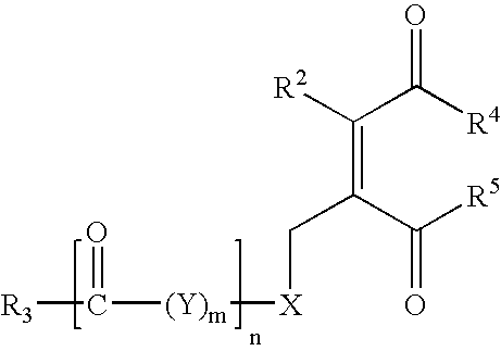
C(=C(C([R5])=O)C[X][(Y)m]C(=O)[R3])([R2])C([R4])=O
